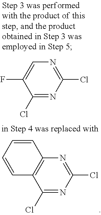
C1(Cl)=NC(Cl)=NC=C1F.C1=CC=CC2=C1C(Cl)=NC(Cl)=N2
